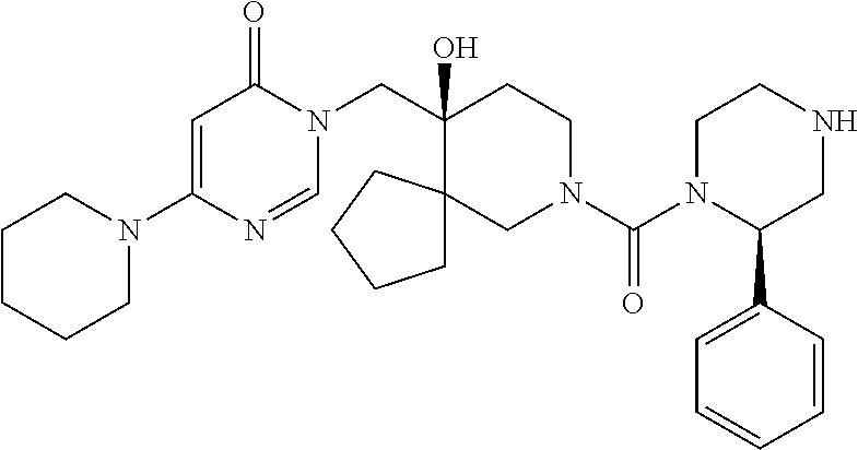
C1(N2CCCCC2)=CC(=O)N(CC2(O)CCN(C(=O)N3C(C4=CC=CC=C4)CNCC3)CC23CCCC3)C=N1
